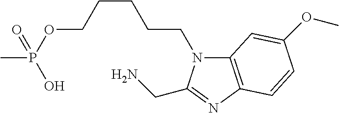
C12=C(N=C(CN)N1CCCCCOP(C)(=O)O)C=CC(OC)=C2
